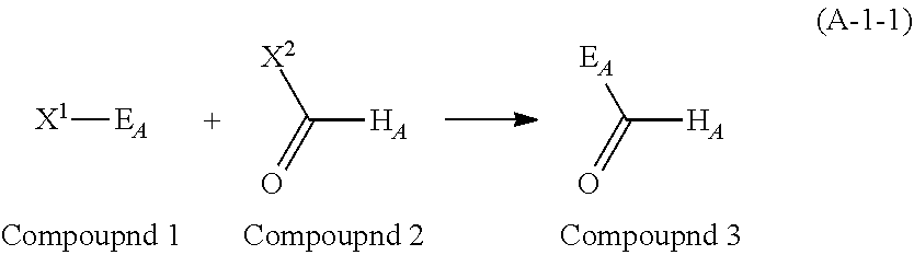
C([HA])(=O)[EA].C([HA])(=O)[X2].[X1][EA]
